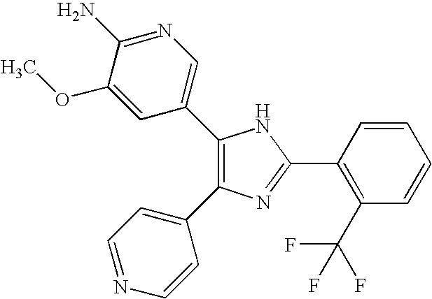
C1(C2=CN=C(N)C(OC)=C2)=C(C2=CC=NC=C2)N=C(C2=C(C(F)(F)F)C=CC=C2)N1
